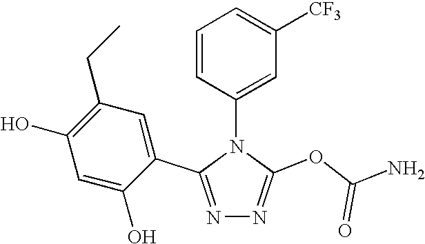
N1=C(C2=CC(CC)=C(O)C=C2O)N(C2=CC([CF3])=CC=C2)C(OC(N)=O)=N1
